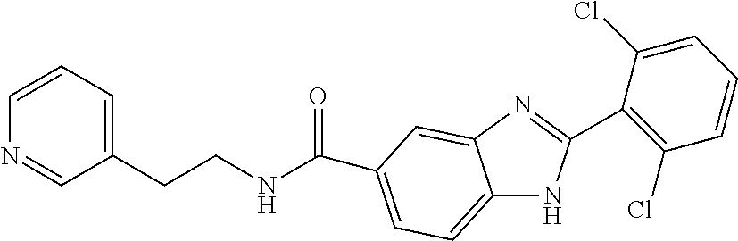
C12=CC=C(C(NCCC3=CC=CN=C3)=O)C=C1N=C(C1=C(Cl)C=CC=C1Cl)N2
